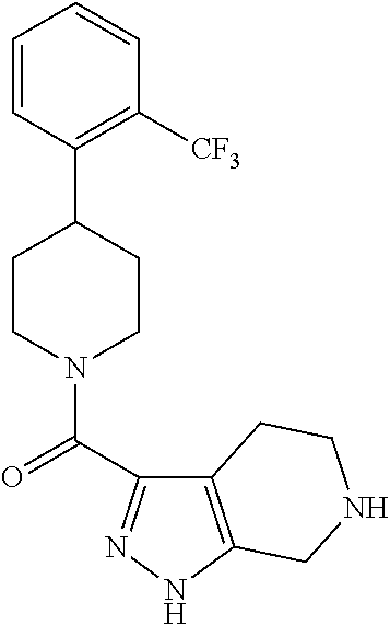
C1=CC(C2CCN(C(=O)C3=NNC4=C3CCNC4)CC2)=C([CF3])C=C1
